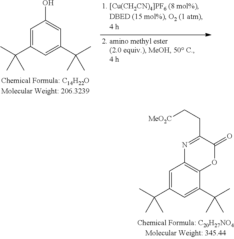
C1=C(C(C)(C)C)C=C(C(C)(C)C)C=C1O.C1=C(C(C)(C)C)C=C(C(C)(C)C)C2=C1N=C(CC[MeO2C])C(=O)O2
